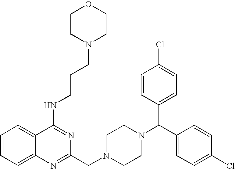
C1(NCCCN2CCOCC2)=NC(CN2CCN(C(C3=CC=C(Cl)C=C3)C3=CC=C(Cl)C=C3)CC2)=NC2=CC=CC=C12
